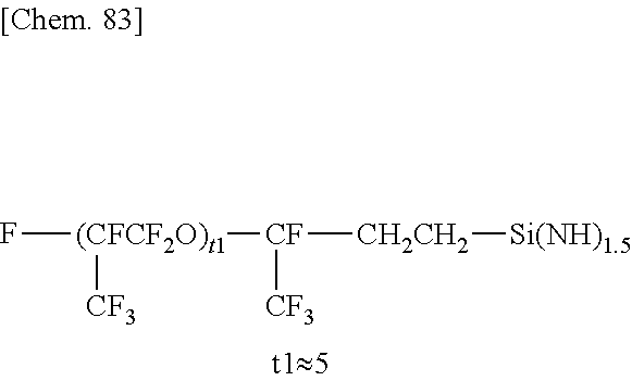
F[(CFCF2O)t1]([CF]([CF3])[CH2CH2][Si(NH)1.5])[CF3]
